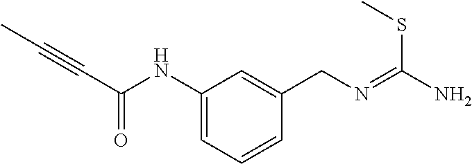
C(C(NC1=CC=CC(CN=C(N)SC)=C1)=O)#CC
